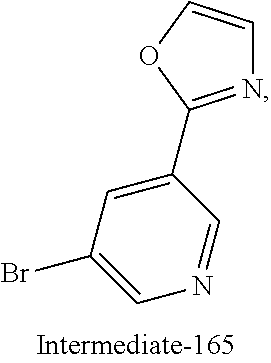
C1(C2=NC=CO2)=CC(Br)=CN=C1
